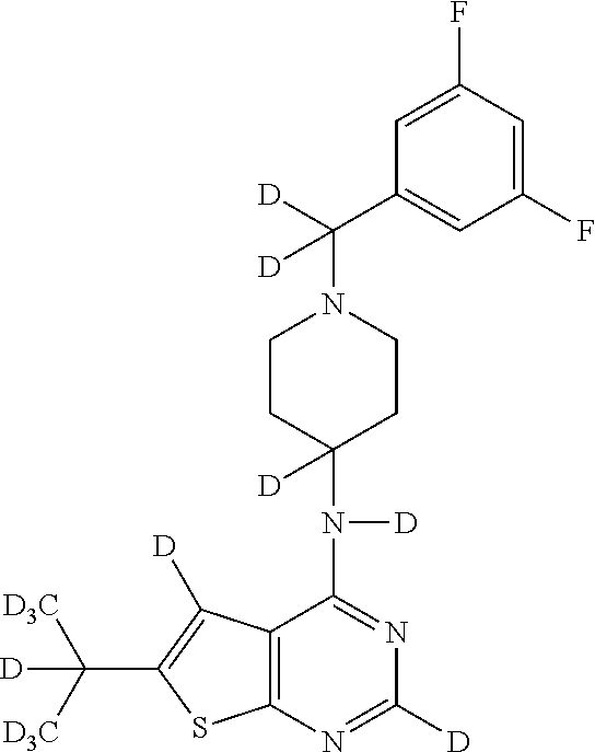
C12=C(N=C([D])N=C1N([D])C1([D])CCN(C([D])(C3=CC(F)=CC(F)=C3)[D])CC1)SC(C([D3C])([D3C])[D])=C2[D]
